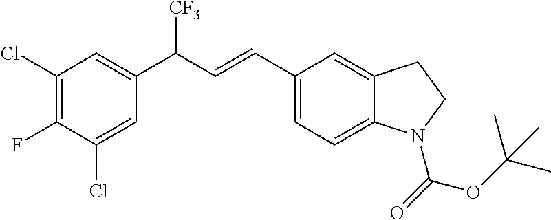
C1(C=CC(C2=CC(Cl)=C(F)C(Cl)=C2)[CF3])=CC=C2C(=C1)CCN2C(=O)OC(C)(C)C
